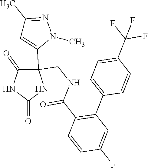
C1(=O)C(C2=CC(C)=NN2C)(CNC(C2=C(C3=CC=C(C(F)(F)F)C=C3)C=C(F)C=C2)=O)NC(=O)N1
